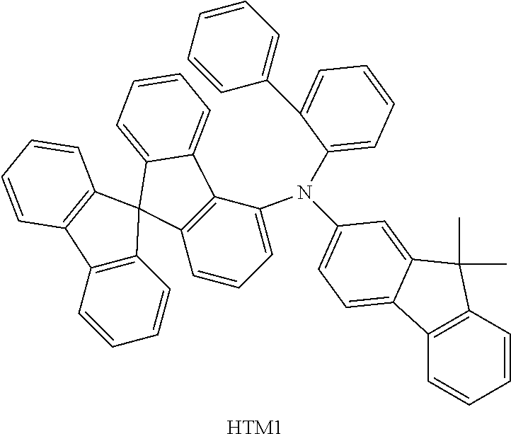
C12=C(C3=CC=CC=C3C13C1=C(C4=C3C=CC=C4)C=CC=C1)C(N(C1=CC=C3C4=C(C=CC=C4)C(C)(C)C3=C1)C1=CC=CC=C1C1=CC=CC=C1)=CC=C2.[HTM1]
